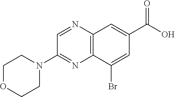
C12=C(C(Br)=CC(C(O)=O)=C1)N=C(N1CCOCC1)C=N2
